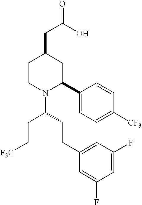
C1CN(C(CCC2=CC(F)=CC(F)=C2)CC[F3C])C(C2=CC=C([CF3])C=C2)CC1CC(O)=O
